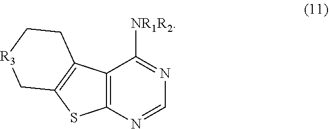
C12=C(N=CN=C1[NR1R2])SC1=C2CC[R3]C1
